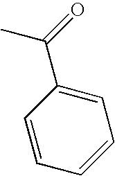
C1=CC=CC=C1C(=O)C
